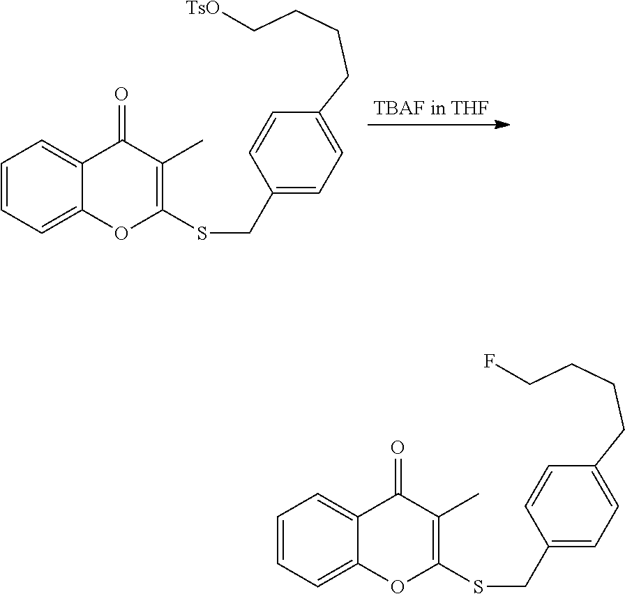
C1=CC=C2C(=C1)C(=O)C(C)=C(SCC1=CC=C(CCCC[TsO])C=C1)O2.C1=CC=C2C(=C1)C(=O)C(C)=C(SCC1=CC=C(CCCCF)C=C1)O2
